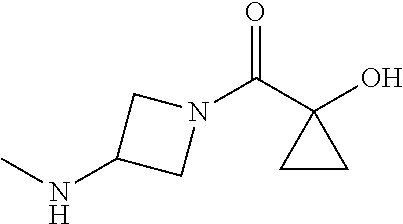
C1(NC)CN(C(C2(O)CC2)=O)C1
